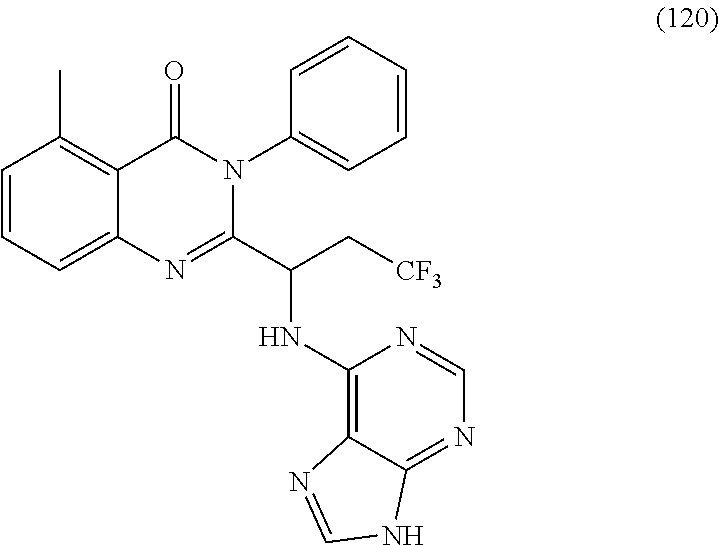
C1=CC=C2C(=C1C)C(=O)N(C1=CC=CC=C1)C(C(NC1=C3C(=NC=N1)NC=N3)C[CF3])=N2
